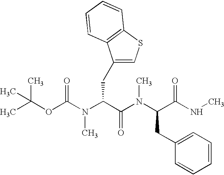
N(C(C(N(C(C(NC)=O)CC1=CC=CC=C1)C)=O)CC1=CSC2=C1C=CC=C2)(C)C(OC(C)(C)C)=O
